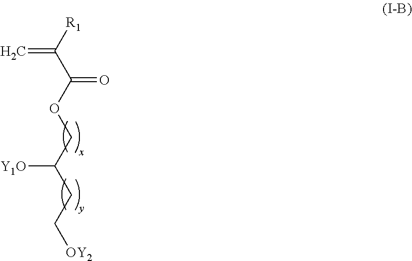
C=C([R1])C(=O)OCC(CC[OY2])[Y1O]
